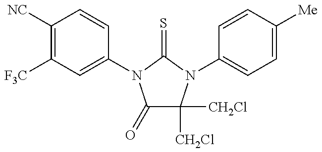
C1([NC])=C([F3C])C=C(N2C(=O)C([CH2Cl])([CH2Cl])N(C3=CC=C([Me])C=C3)C2=S)C=C1
